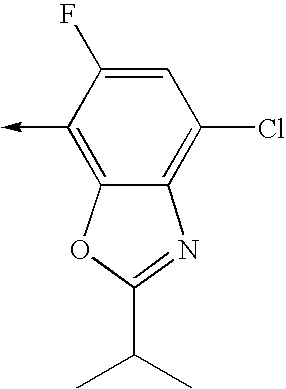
C1(->C)=C2C(=C(Cl)C=C1F)N=C(C(C)C)O2
